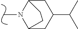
N1(C)C2CC(C(C)C)CC1CC2
